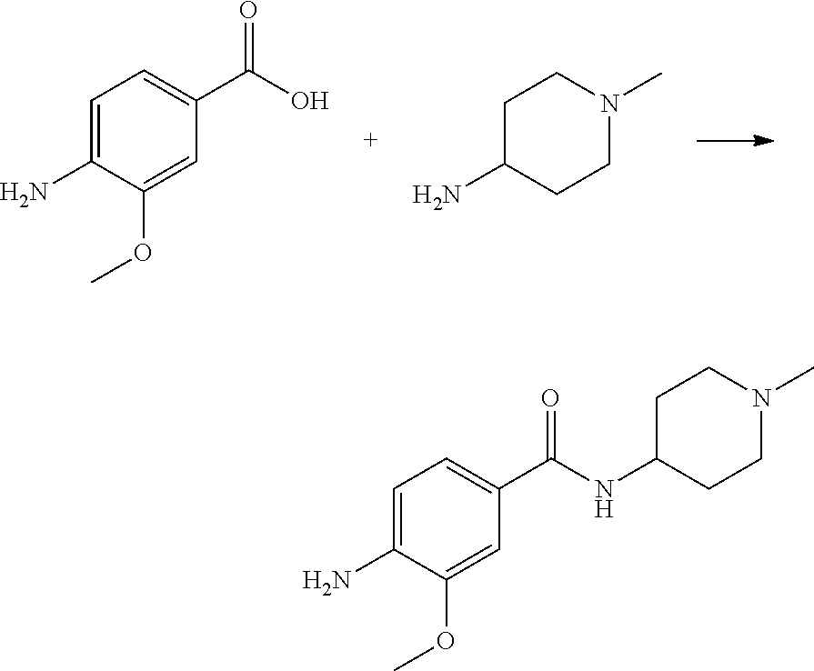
C1(C(O)=O)=CC=C(N)C(OC)=C1.NC1CCN(C)CC1.C1(C(NC2CCN(C)CC2)=O)=CC=C(N)C(OC)=C1
